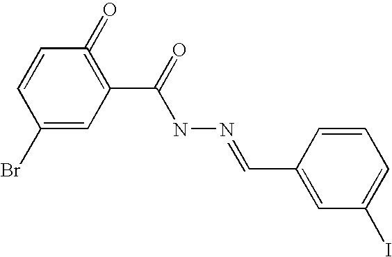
C1(Br)=CC(C(=O)NN=CC2=CC(I)=CC=C2)=C(=O)C=C1
